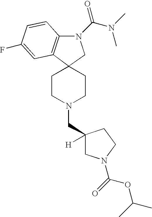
C12(CCN(CC3([H])CN(C(=O)OC(C)C)CC3)CC1)C1=C(N(C(N(C)C)=O)C2)C=CC(F)=C1
